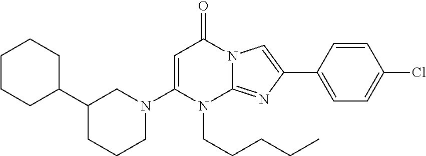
C1(C2CCCCC2)CCCN(C2=CC(=O)N3C(=NC(C4=CC=C(Cl)C=C4)=C3)N2CCCCC)C1
